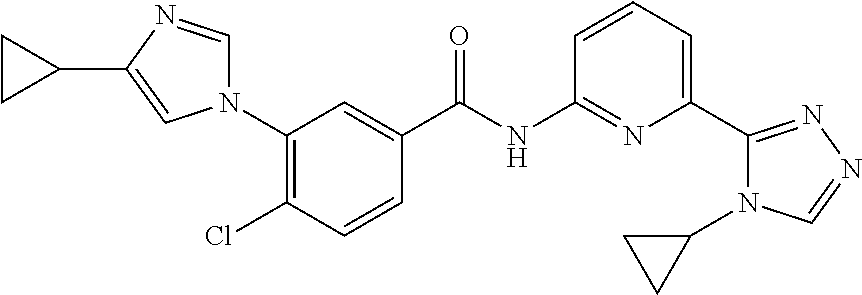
N1(C2=C(Cl)C=CC(C(NC3=NC(C4=NN=CN4C4CC4)=CC=C3)=O)=C2)C=NC(C2CC2)=C1
